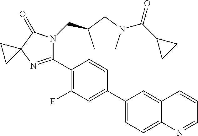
C12=CC(C3=CC(F)=C(C4=NC5(C(=O)N4CC4CCN(C(C6CC6)=O)C4)CC5)C=C3)=CC=C1N=CC=C2
